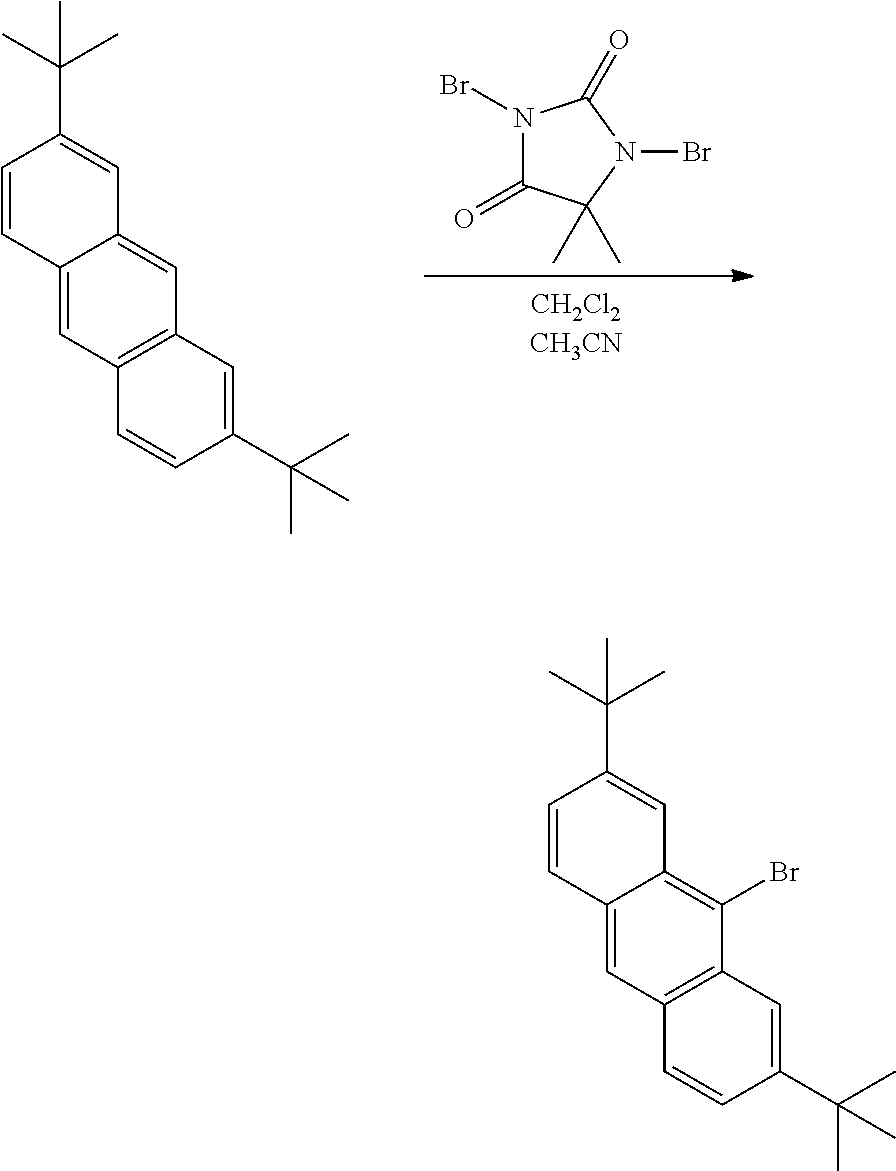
C12=CC3=C(C=C1C=C(C(C)(C)C)C=C2)C=C(C(C)(C)C)C=C3.N1(Br)C(=O)C(C)(C)N(Br)C1=O.C12=CC3=C(C(Br)=C1C=C(C(C)(C)C)C=C2)C=C(C(C)(C)C)C=C3
